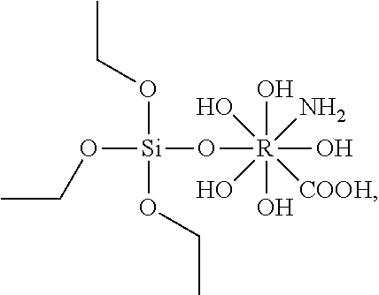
CCO[Si](OCC)(OCC)O[R](O)(O)(O)(O)(N)(O)[COOH]
